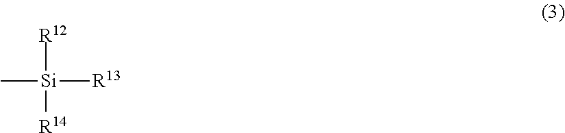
C[Si]([R12])([R14])[R13]
